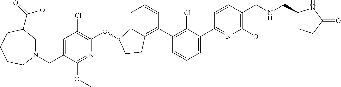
O(C1C2=CC=CC(C3=C(Cl)C(C4=NC(OC)=C(CNCC5CCC(=O)N5)C=C4)=CC=C3)=C2CC1)C1=C(Cl)C=C(CN2CC(C(O)=O)CCCC2)C(OC)=N1
